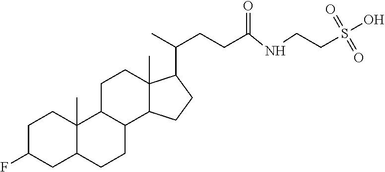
C1C(F)CC2C(C)(C1)C1C(CC2)C2C(C)(CC1)C(C(C)CCC(NCCS(O)(=O)=O)=O)CC2
